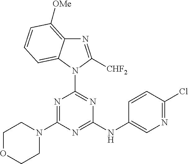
N1=C(N2CCOCC2)N=C(NC2=CN=C(Cl)C=C2)N=C1N1C([CHF2])=NC2=C([OMe])C=CC=C12
